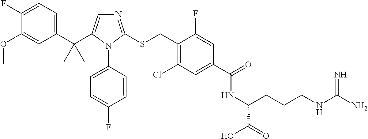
N1=C(SCC2=C(Cl)C=C(C(=O)NC(CCCNC(N)=N)C(=O)O)C=C2F)N(C2=CC=C(F)C=C2)C(C(C2=CC=C(F)C(OC)=C2)(C)C)=C1
